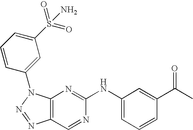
C12=C(N(C3=CC(S(=O)(=O)N)=CC=C3)N=N1)N=C(NC1=CC=CC(C(C)=O)=C1)N=C2
